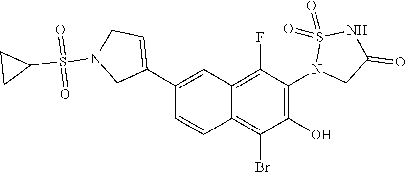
C12=C(F)C(N3CC(=O)NS3(=O)=O)=C(O)C(Br)=C1C=CC(C1=CCN(S(C3CC3)(=O)=O)C1)=C2
